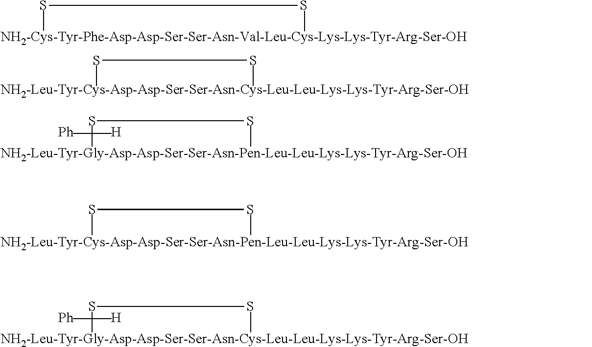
[NH2-Leu-Tyr-Cys-Asp-Asp-Ser-Ser-Asn-Cys-Leu-Leu-Lys-Lys-Tyr-Arg-Ser-OH].SS.SS.[H].SS.SS.[H].[NH2-Leu-Tyr-Gly-Asp-Asp-Ser-Ser-Asn-Cys-Leu-Leu-Lys-Lys-Tyr-Arg-Ser-OH].[NH2-Cys-Tyr-Phe-Asp-Asp-Ser-Ser-Asn-Val-Leu-Cys-Lys-Lys-Tyr-Arg-Ser-OH].SS
